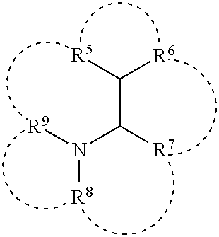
[R9]N(C([R7])C([R5])[R6])[R8]
